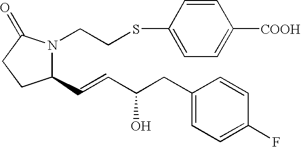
C1(C=CC(CC2=CC=C(F)C=C2)O)N(CCSC2=CC=C([COOH])C=C2)C(=O)CC1
